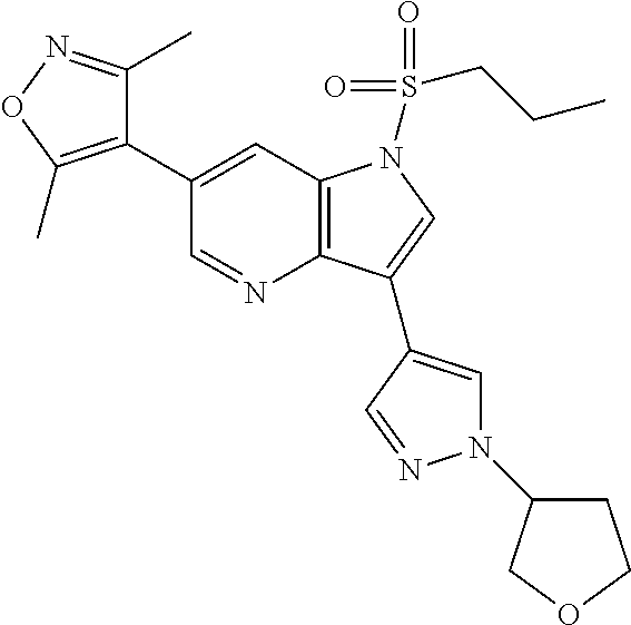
C12=C(C=C(C3=C(C)ON=C3C)C=N1)N(S(=O)(=O)CCC)C=C2C1=CN(C2CCOC2)N=C1
